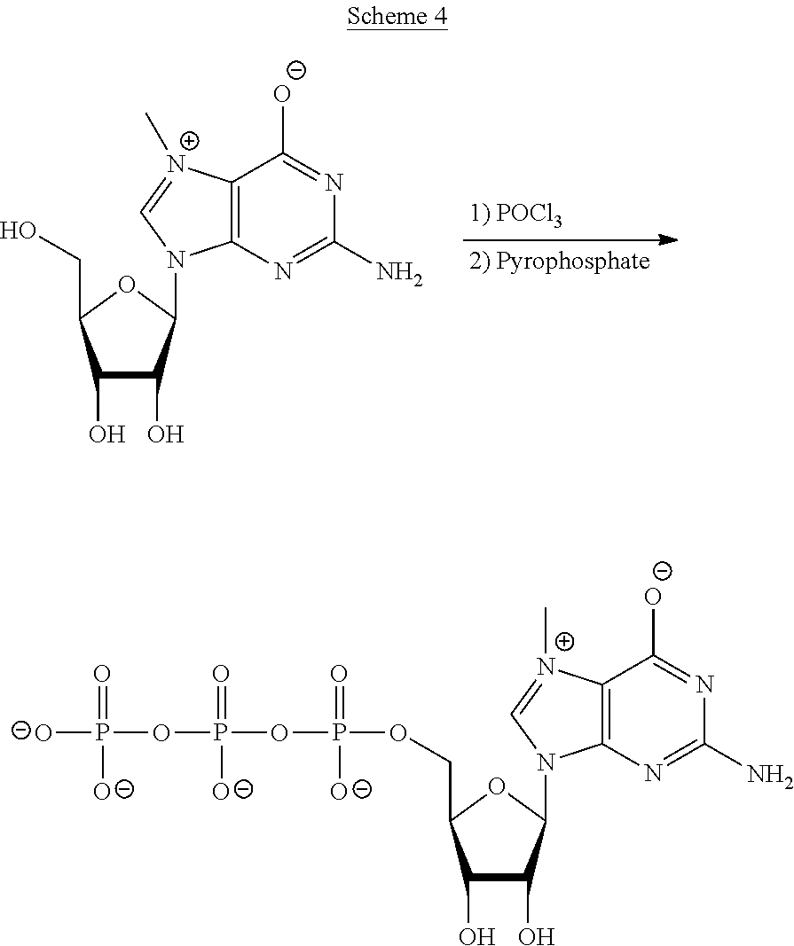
C1(O)C(O)C(N2C3=C(C([O-])=NC(N)=N3)[N+](C)=C2)OC1CO.C1(O)C(O)C(N2C3=C(C([O-])=NC(N)=N3)[N+](C)=C2)OC1COP(OP(OP([O-])(=O)[O-])(=O)[O-])(=O)[O-]
